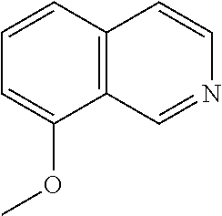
C1=CC2=C(C(OC)=C1)C=NC=C2
